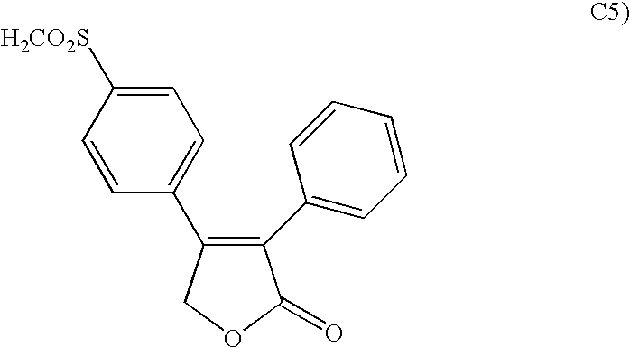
C1=C([H2CO2S])C=CC(C2=C(C3=CC=CC=C3)C(=O)OC2)=C1
